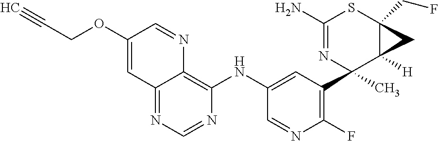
C1(N)=NC(C)(C2=C(F)N=CC(NC3=C4C(=NC=N3)C=C(OCC#C)C=N4)=C2)C2([H])C(CF)(S1)C2
